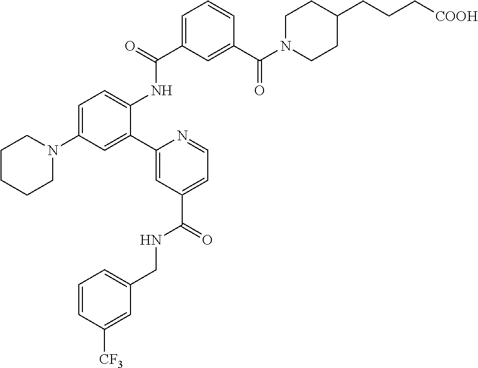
C1=C(C(=O)NC2=CC=C(N3CCCCC3)C=C2C2=CC(C(NCC3=CC=CC([CF3])=C3)=O)=CC=N2)C=C(C(N2CCC(CCC[COOH])CC2)=O)C=C1
